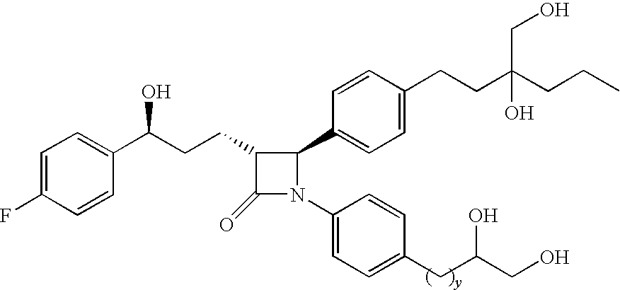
C1=C(F)C=CC(C(CCC2C(=O)N(C3=CC=C(CC(CO)O)C=C3)C2C2=CC=C(CCC(CCC)(CO)O)C=C2)O)=C1
